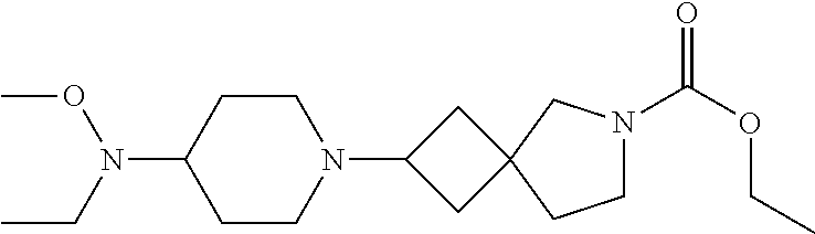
C1CN(C2CC3(C2)CCN(C(OCC)=O)C3)CCC1N(OC)CC
